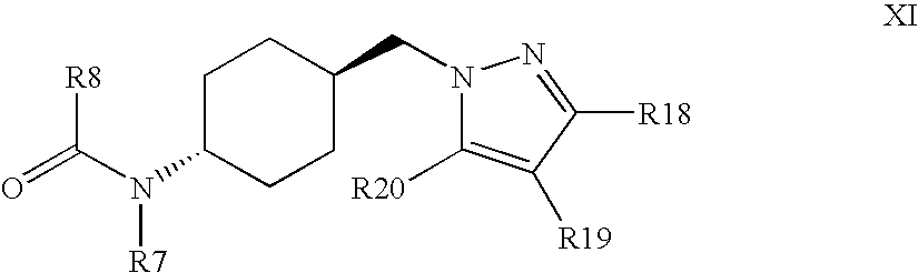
C(C1CCC(N(C(=O)[R8])[R7])CC1)N1C([R20])=C([R19])C([R18])=N1
